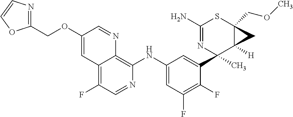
C1(N)=NC(C)(C2=CC(NC3=C4C(=C(F)C=N3)C=C(OCC3=NC=CO3)C=N4)=CC(F)=C2F)C2([H])C(COC)(S1)C2
